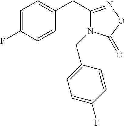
C1=C(F)C=CC(CC2=NOC(=O)N2CC2=CC=C(F)C=C2)=C1
